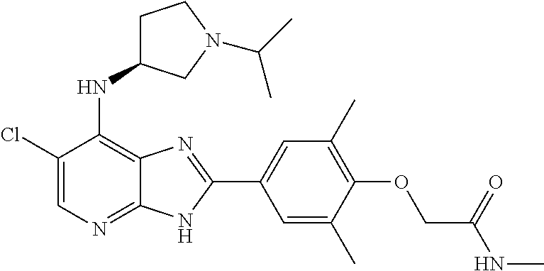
C1(Cl)=CN=C2C(=C1NC1CCN(C(C)C)C1)N=C(C1=CC(C)=C(OCC(NC)=O)C(C)=C1)N2
